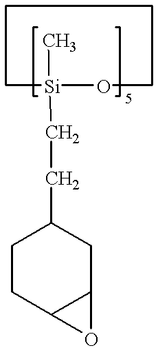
C1[Si](C)(CCC2CCC3C(C2)O3)OCCC1
